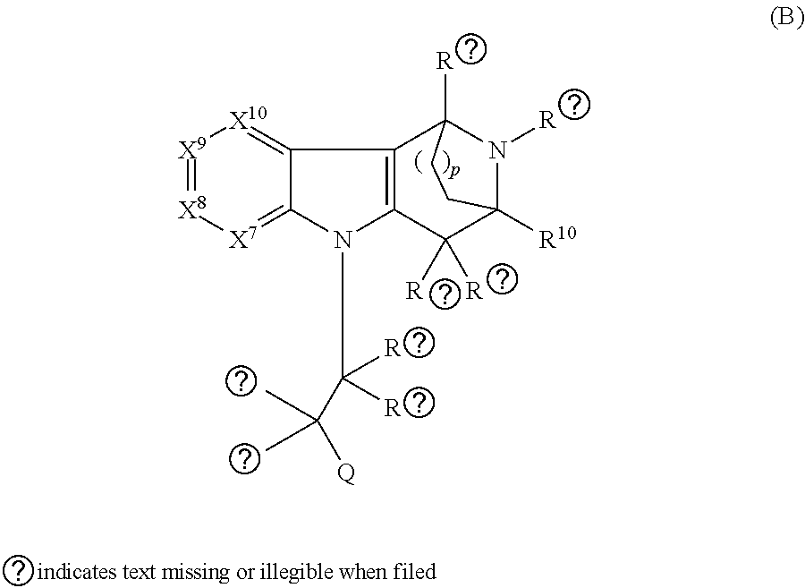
C12=[X10][X9]=[X8][X7]=C1N(C([R])([R])C([Q])(C)C)C1=C2C2([R])N([R])C([R10])(C1([R])[R])CC2
